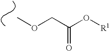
COCC(O[R1])=O
